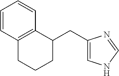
C12=C(C(CC3=CNC=N3)CCC1)C=CC=C2
